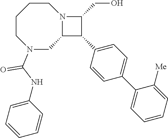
C1CCCN(C(NC2=CC=CC=C2)=O)CC2N1C(CO)C2C1=CC=C(C2=CC=CC=C2[Me])C=C1
